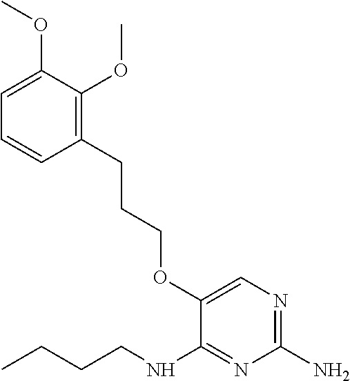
C1(CCCOC2=CN=C(N)N=C2NCCCC)=C(OC)C(OC)=CC=C1
